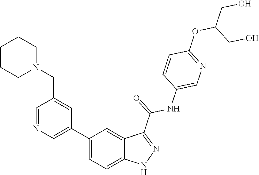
C1(C2=CN=CC(CN3CCCCC3)=C2)=CC=C2C(=C1)C(C(=O)NC1=CN=C(OC(CO)CO)C=C1)=NN2
